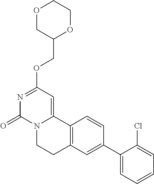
O1CC(COC2=NC(=O)N3C(=C2)C2=C(CC3)C=C(C3=CC=CC=C3Cl)C=C2)OCC1
